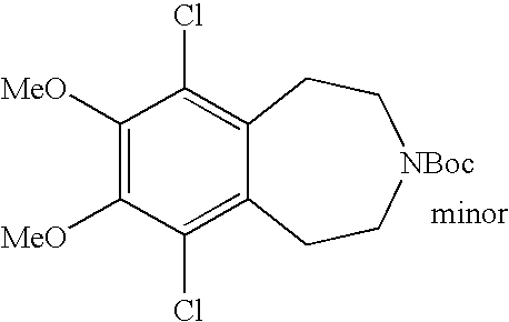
C1([MeO])=C([MeO])C(Cl)=C2C(=C1Cl)CC[NBoc]CC2
